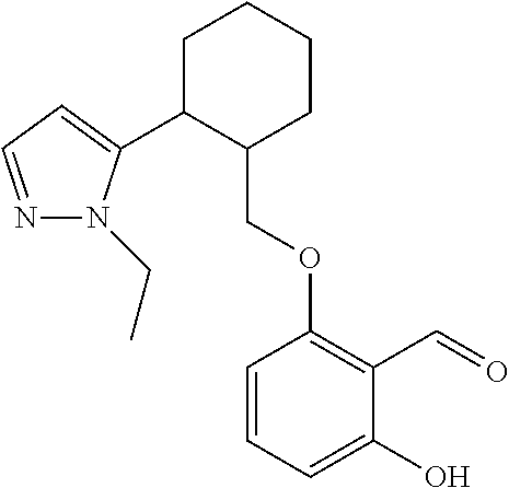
C1C(C2=CC=NN2CC)C(COC2=C(C=O)C(O)=CC=C2)CCC1
